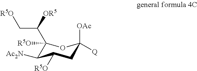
C1([R5O])(C(C[R5O])[OR5])C([Ac2N])C([R5O])CC([OAc])([Q])O1
